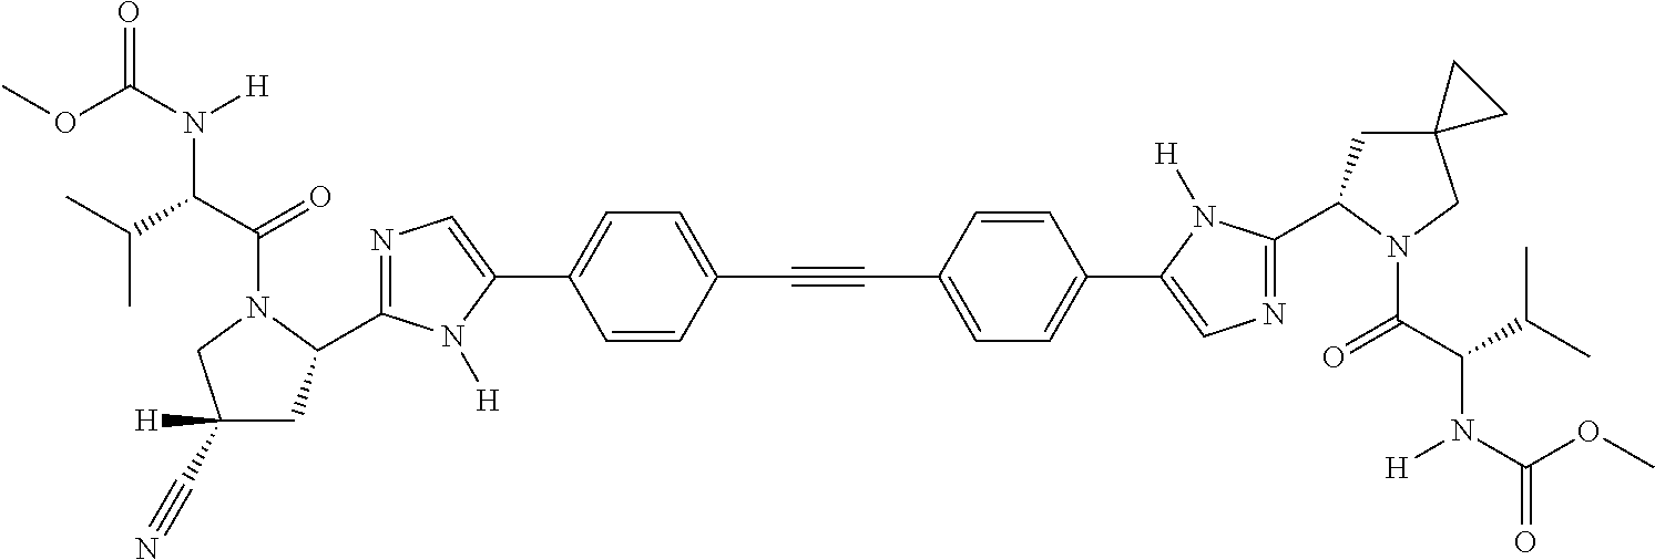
N1=C(C2CC(C#N)([H])CN2C(C(C(C)C)N(C(OC)=O)[H])=O)N([H])C(C2=CC=C(C#CC3=CC=C(C4=CN=C(C5CC6(CN5C(C(C(C)C)N(C(=O)OC)[H])=O)CC6)N4[H])C=C3)C=C2)=C1
